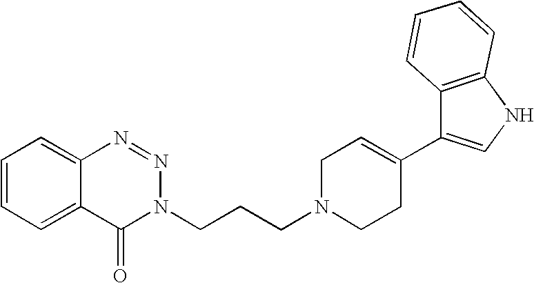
C1=CC=C2C(=C1)N=NN(CCCN1CCC(C3=CNC4=C3C=CC=C4)=CC1)C2=O
